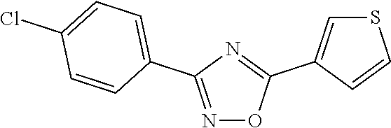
N1=C(C2=CC=C(Cl)C=C2)N=C(C2=CSC=C2)O1
